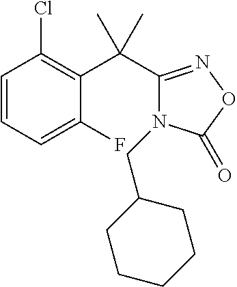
C1=CC=C(F)C(C(C2=NOC(=O)N2CC2CCCCC2)(C)C)=C1Cl
